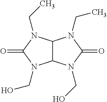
C12C(N(CC)C(=O)N1CO)N(CC)C(=O)N2CO
